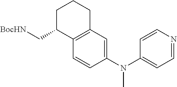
C1=CC(N(C2=CC=NC=C2)C)=CC2=C1C(C[BocHN])CCC2
